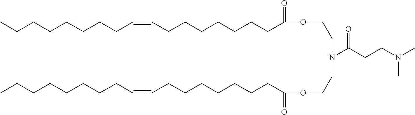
C(CCCCC=CCCCCCCCC(=O)OCCN(C(CCN(C)C)=O)CCOC(CCCCCCCC=CCCCCCCCC)=O)CCC
